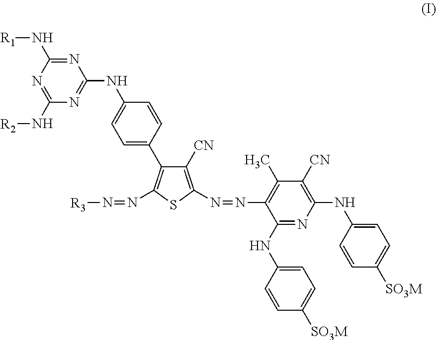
N1=C(N[R1])N=C(N[R2])N=C1NC1=CC=C(C2=C(N=N[R3])SC(N=NC3=C(C)C([CN])=C(NC4=CC=C([SO3M])C=C4)N=C3NC3=CC=C([SO3M])C=C3)=C2[CN])C=C1
